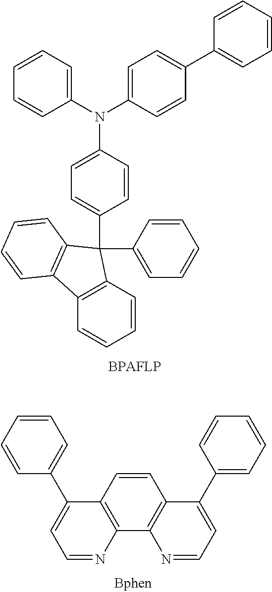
C1=CC=C(N(C2=CC=C(C3=CC=CC=C3)C=C2)C2=CC=C(C3(C4=CC=CC=C4)C4=C(C=CC=C4)C4=C3C=CC=C4)C=C2)C=C1.C1=CC2=C(C3=C1C(C1=CC=CC=C1)=CC=N3)N=CC=C2C1=CC=CC=C1
